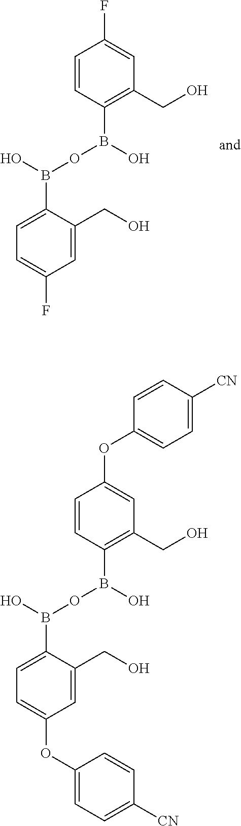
C1=C(B(O)OB(C2=C(CO)C=C(F)C=C2)O)C(CO)=CC(F)=C1.C1=C(B(O)OB(C2=C(CO)C=C(OC3=CC=C([CN])C=C3)C=C2)O)C(CO)=CC(OC2=CC=C([CN])C=C2)=C1
